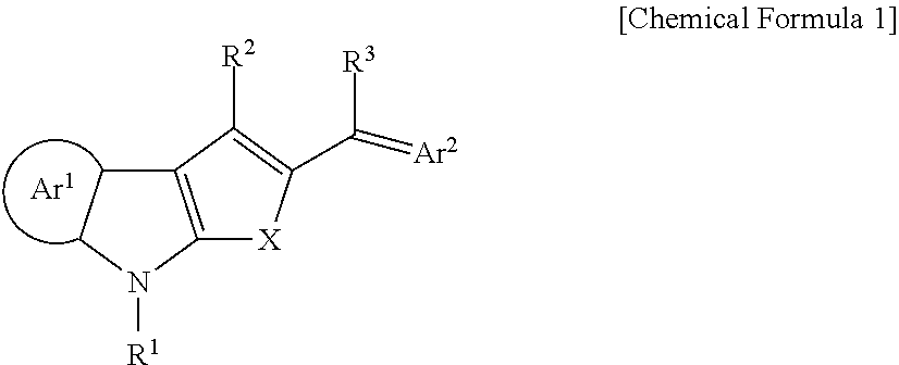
C12=C(N([R1])CC1)[X]C(C(=[Ar2])[R3])=C2[R2]
